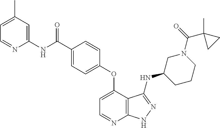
N(C(=O)C1=CC=C(OC2=CC=NC3=C2C(NC2CCCN(C(=O)C4(C)CC4)C2)=NN3)C=C1)C1=CC(C)=CC=N1
